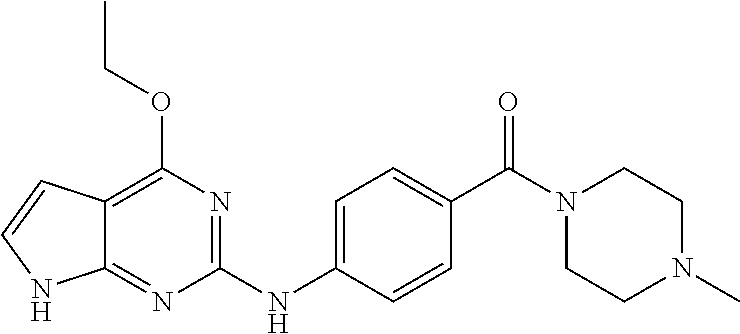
C1(NC2=CC=C(C(N3CCN(C)CC3)=O)C=C2)=NC(OCC)=C2C(=N1)NC=C2
